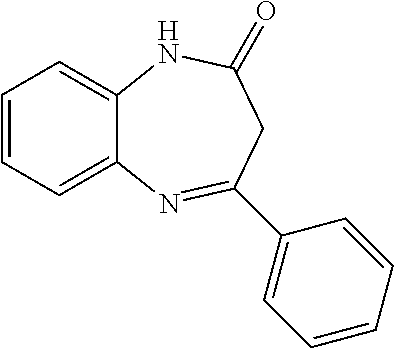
C1=CC=C2C(=C1)NC(=O)CC(C1=CC=CC=C1)=N2
